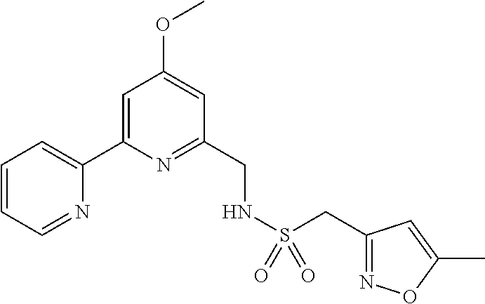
C1=CC=NC(C2=CC(OC)=CC(CNS(=O)(=O)CC3=NOC(C)=C3)=N2)=C1
